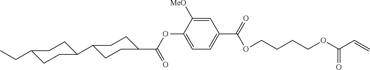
C1=C(OC(C2CCC(C3CCC(CC)CC3)CC2)=O)C([MeO])=CC(C(=O)OCCCCOC(C=C)=O)=C1
